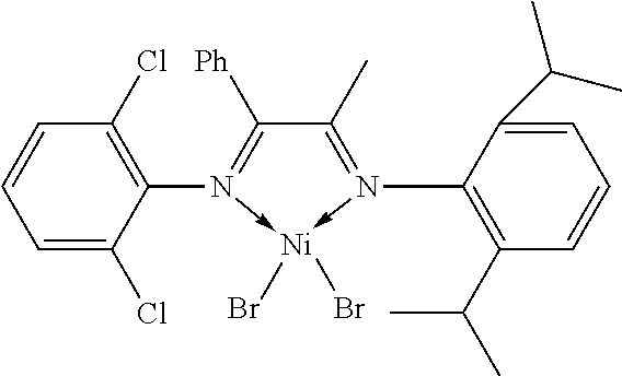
CC1=N(C2=C(C(C)C)C=CC=C2C(C)C)->[Ni](Br)(Br)-N(C2=C(Cl)C=CC=C2Cl)=C1[Ph]
